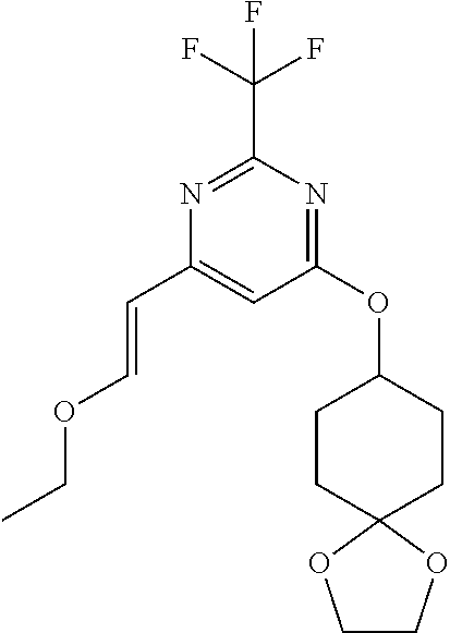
N1=C(C(F)(F)F)N=C(OC2CCC3(CC2)OCCO3)C=C1C=COCC
